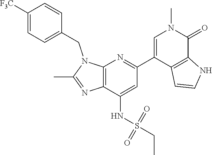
N1(CC2=CC=C([F3C])C=C2)C(C)=NC2=C1N=C(C1=CN(C)C(=O)C3=C1C=CN3)C=C2NS(CC)(=O)=O
